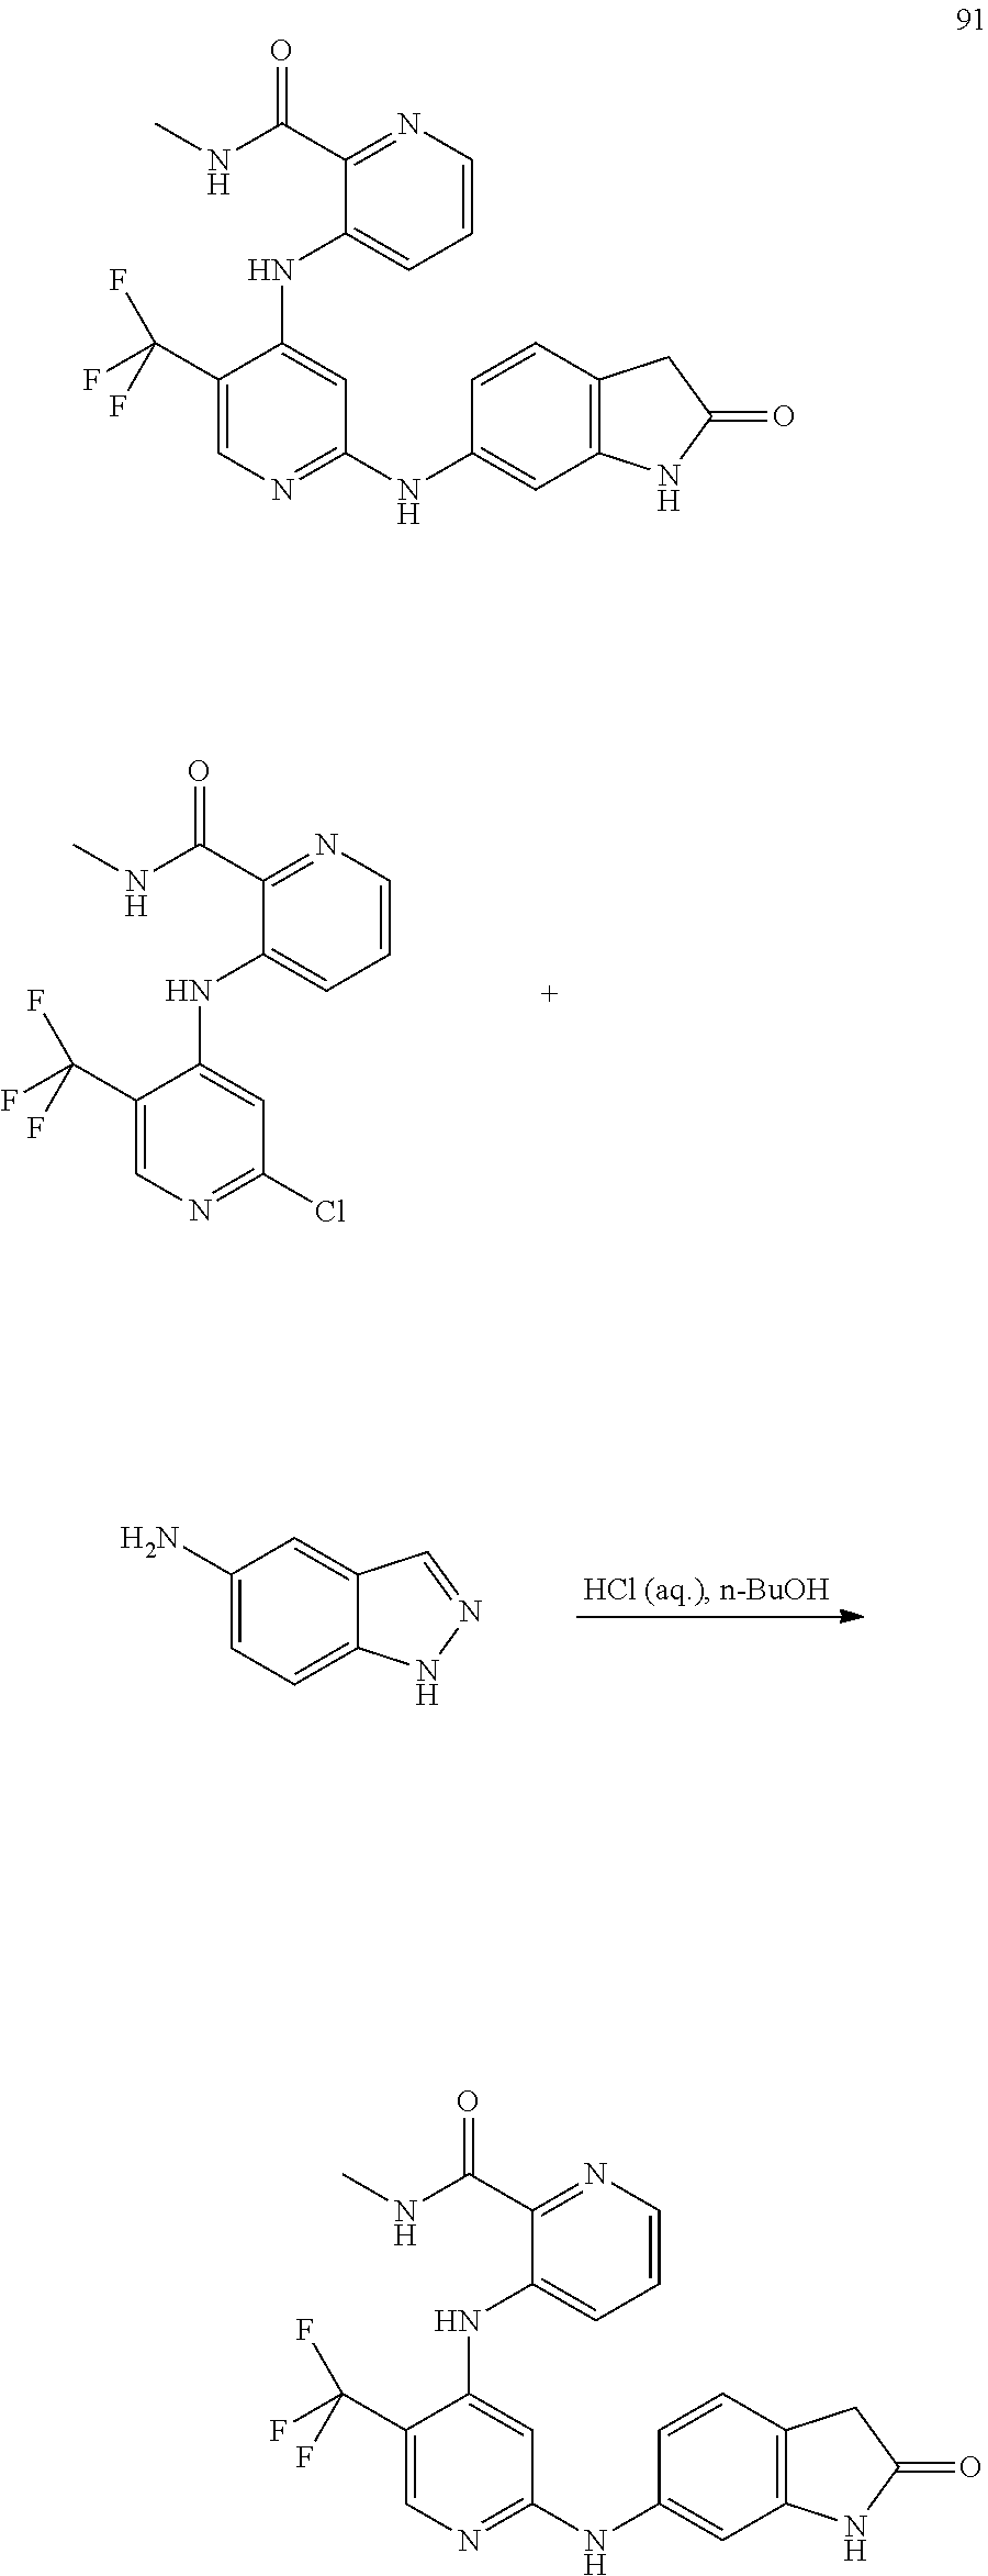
C1(C(F)(F)F)=CN=C(Cl)C=C1NC1=CC=CN=C1C(NC)=O.C1(N)=CC=C2C(=C1)C=NN2.C1(C(F)(F)F)=CN=C(NC2=CC3=C(C=C2)CC(=O)N3)C=C1NC1=CC=CN=C1C(NC)=O.C1(C(F)(F)F)=CN=C(NC2=CC3=C(C=C2)CC(=O)N3)C=C1NC1=CC=CN=C1C(NC)=O
